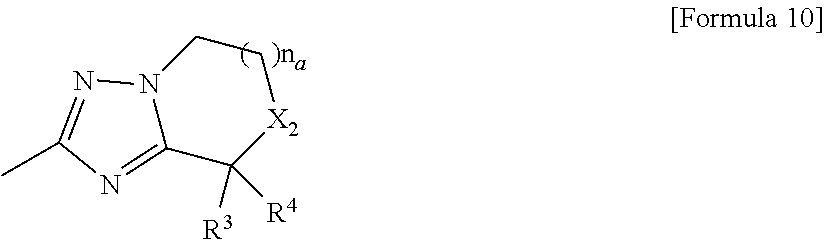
C1CN2C(=NC(C)=N2)C([R3])([R4])[X2]1
